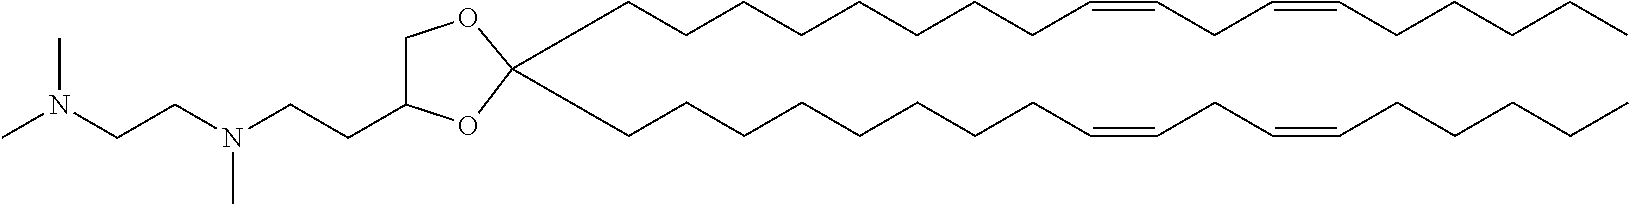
C1(CCN(CCN(C)C)C)COC(CCCCCCCCC=CCC=CCCCCC)(CCCCCCCCC=CCC=CCCCCC)O1
